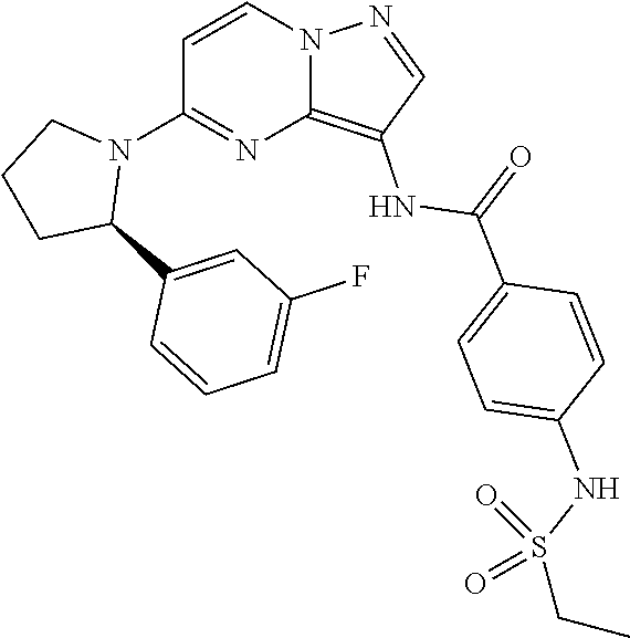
C12=C(NC(C3=CC=C(NS(=O)(=O)CC)C=C3)=O)C=NN1C=CC(N1CCCC1C1=CC(F)=CC=C1)=N2
